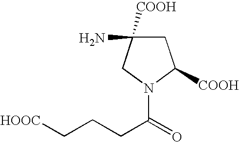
C1C([COOH])(N)CN(C(CCC[HOOC])=O)C1[COOH]
